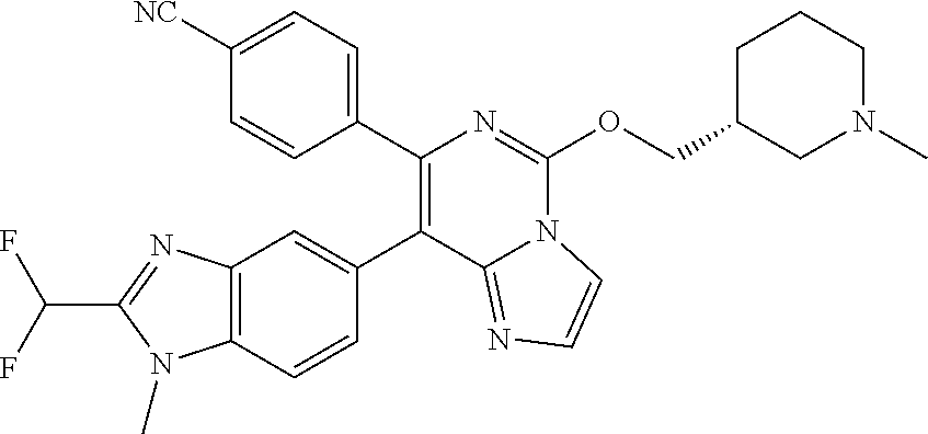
C1(C2=CC3=C(C=C2)N(C)C(C(F)F)=N3)=C(C2=CC=C([NC])C=C2)N=C(OCC2CCCN(C)C2)N2C1=NC=C2
